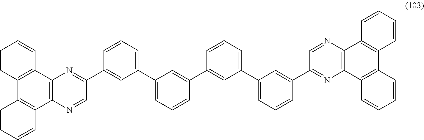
C1=CC2=C(C=C1)C1=C(C3=C2C=CC=C3)N=CC(C2=CC(C3=CC=CC(C4=CC(C5=CC=CC(C6=NC7=C(N=C6)C6=C(C8=C7C=CC=C8)C=CC=C6)=C5)=CC=C4)=C3)=CC=C2)=N1
